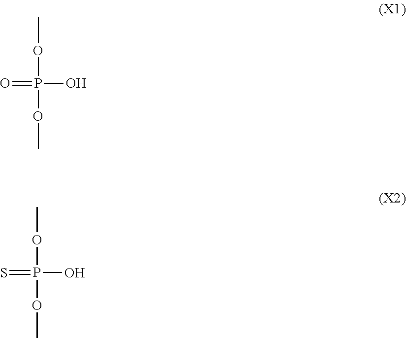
COP(O)(=O)OC.COP(O)(=S)OC
